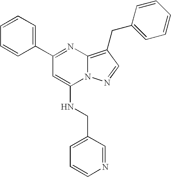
C1=CC=C(C2=NC3=C(CC4=CC=CC=C4)C=NN3C(NCC3=CC=CN=C3)=C2)C=C1
